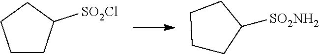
C1CC([SO2Cl])CC1.C1CC([SO2NH2])CC1
